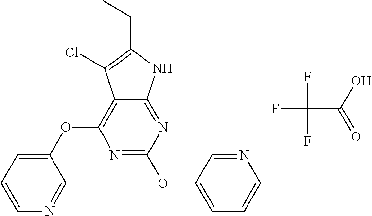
FC(C(=O)O)(F)F.N1=C(OC2=CC=CN=C2)N=C2C(=C1OC1=CC=CN=C1)C(Cl)=C(CC)N2
